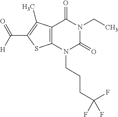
C12=C(N(CCCC(F)(F)F)C(=O)N(CC)C1=O)SC(C([H])=O)=C2C
